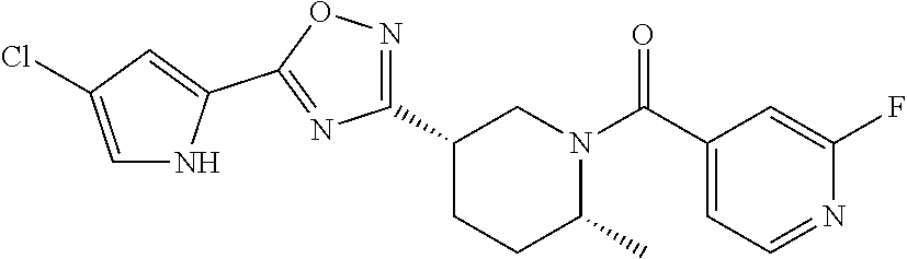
C1(C2=NOC(C3=CC(Cl)=CN3)=N2)CCC(C)N(C(C2=CC=NC(F)=C2)=O)C1
